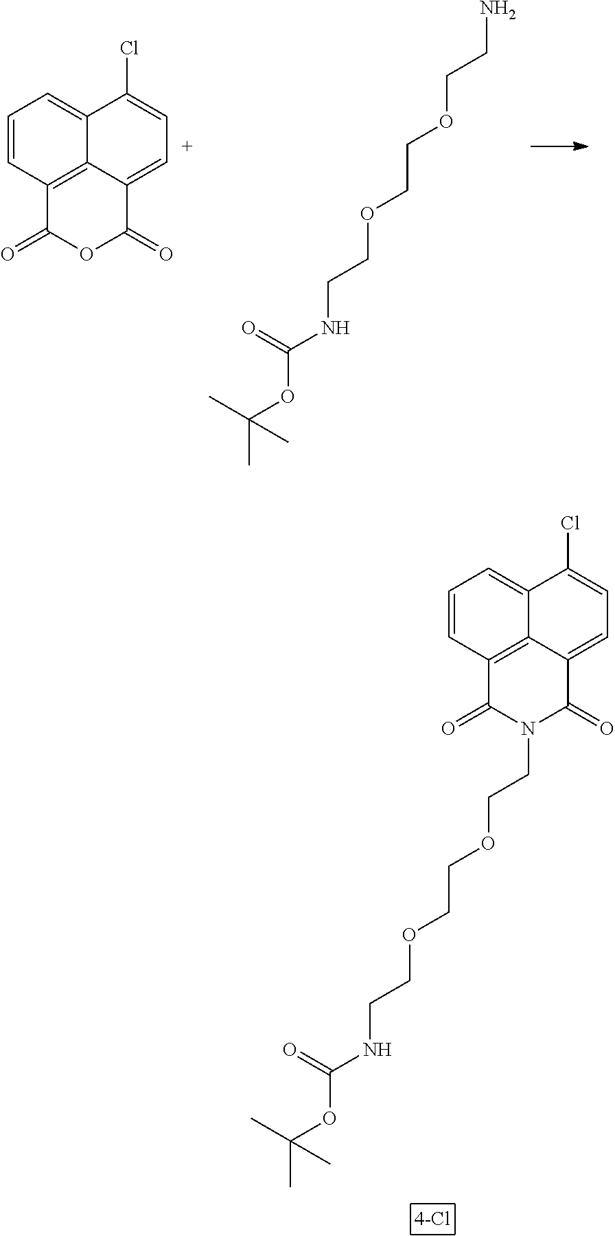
C1=CC2=C3C(=C1)C(Cl)=CC=C3C(=O)N(CCOCCOCCNC(OC(C)(C)C)=O)C2=O.NCCOCCOCCNC(OC(C)(C)C)=O.C1=CC2=C3C(=C1)C(Cl)=CC=C3C(=O)OC2=O
